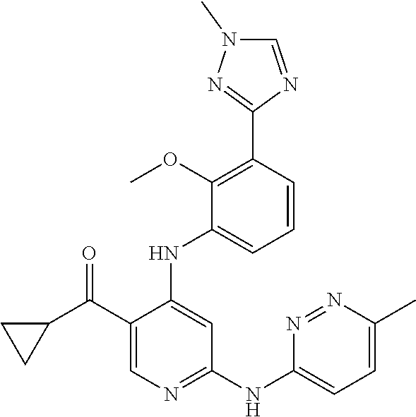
C1=CC(C2=NN(C)C=N2)=C(OC)C(NC2=CC(NC3=CC=C(C)N=N3)=NC=C2C(C2CC2)=O)=C1
